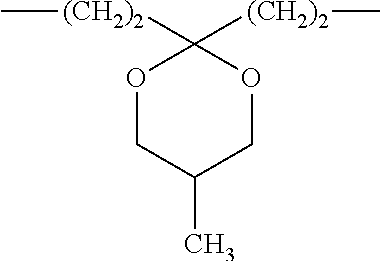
C1([(CH2)2]C)([(CH2)2]C)OCC(C)CO1
